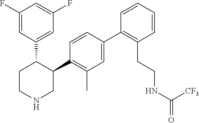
C1(C2=C(C)C=C(C3=C(CCNC([CF3])=O)C=CC=C3)C=C2)C(C2=CC(F)=CC(F)=C2)CCNC1
